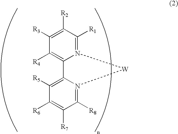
C1([R2])=C([R3])C([R4])=C2N(=C1[R1])[W]N1=C([R8])C([R7])=C([R6])C([R5])=C21
